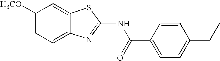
C1([H3CO])=CC=C2C(=C1)SC(NC(=O)C1=CC=C(CC)C=C1)=N2
